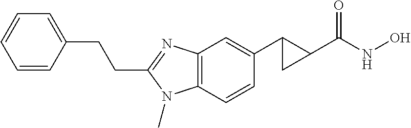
C12=C(C=CC(C3CC3C(=O)NO)=C1)N(C)C(CCC1=CC=CC=C1)=N2
